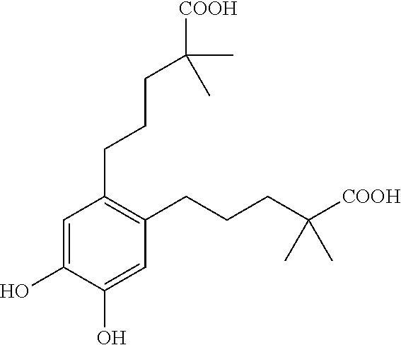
C1(CCCC([COOH])(C)C)=C(CCCC([COOH])(C)C)C=C(O)C(O)=C1
